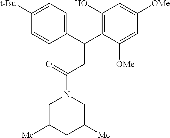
C1C([Me])CC([Me])CN1C(=O)CC(C1=C(O)C=C([OMe])C=C1[OMe])C1=CC=C([t-Bu])C=C1
